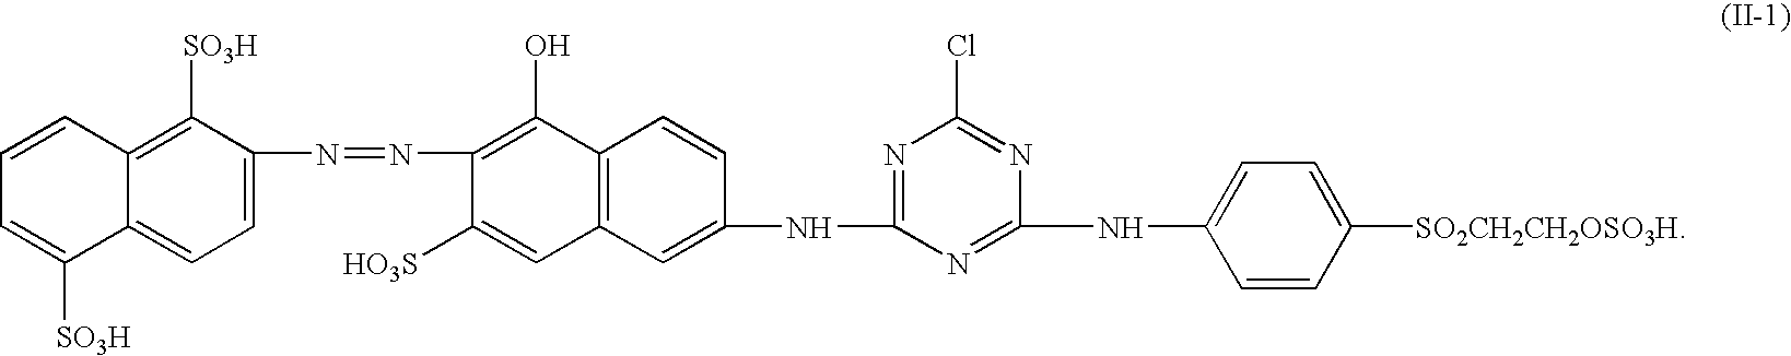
NC1=CC=C([SO2CH2CH2OSO3H])C=C1.CC1=NC(NC2=CC3=C(C=C2)C(O)=C(N=NC2=CC=C4C(=C2[SO3H])C=CC=C4[SO3H])C([HO3S])=C3)=NC(Cl)=N1
